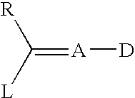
C(=[A][D])([L])[R]
